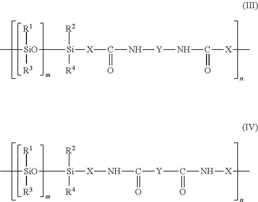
C[SiO]([R1])([R3])C[Si]([R2])([R4])[X]C(N[Y]NC(=O)[X]C)=O.C[SiO]([R1])([R3])C[Si]([R2])([R4])[X]NC([Y]C(=O)N[X]C)=O
